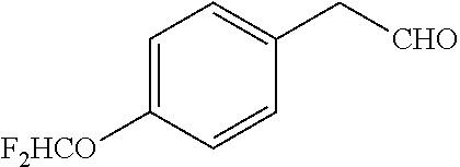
C1=C([F2HCO])C=CC(C[CHO])=C1
